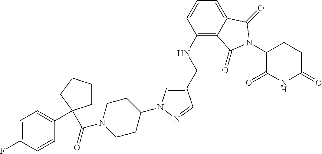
C1(CNC2=C3C(=CC=C2)C(=O)N(C2C(=O)NC(=O)CC2)C3=O)=CN(C2CCN(C(=O)C3(C4=CC=C(F)C=C4)CCCC3)CC2)N=C1
